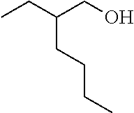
CCC(CO)CCCC
